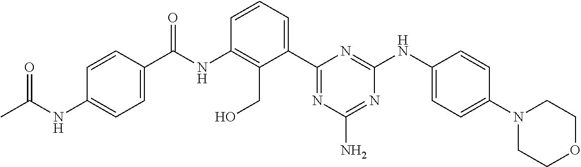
C(NC1=C(CO)C(C2=NC(N)=NC(NC3=CC=C(N4CCOCC4)C=C3)=N2)=CC=C1)(=O)C1=CC=C(NC(C)=O)C=C1
